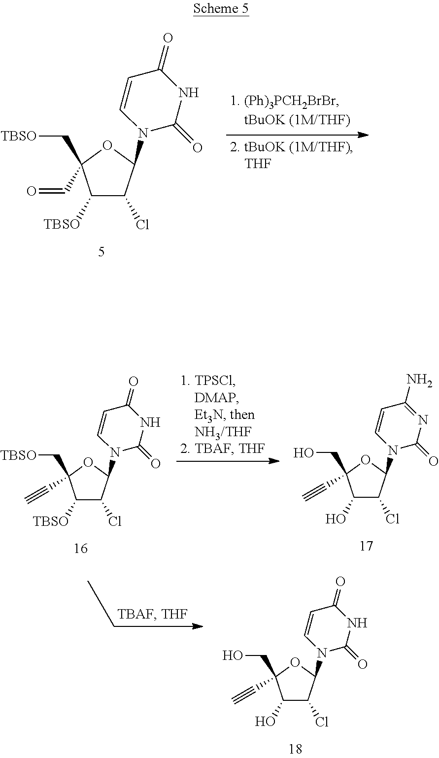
C1([TBSO])C(Cl)C(N2C(=O)NC(=O)C=C2)OC1(C[TBSO])C=O.C1([TBSO])C(Cl)C(N2C(=O)NC(=O)C=C2)OC1(C[TBSO])C#C.C1(O)C(Cl)C(N2C(=O)N=C(N)C=C2)OC1(CO)C#C.C1(O)C(Cl)C(N2C(=O)NC(=O)C=C2)OC1(CO)C#C
